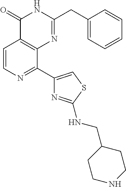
C1=CN=C(C2=CSC(NCC3CCNCC3)=N2)C2=C1C(=O)NC(CC1=CC=CC=C1)=N2
